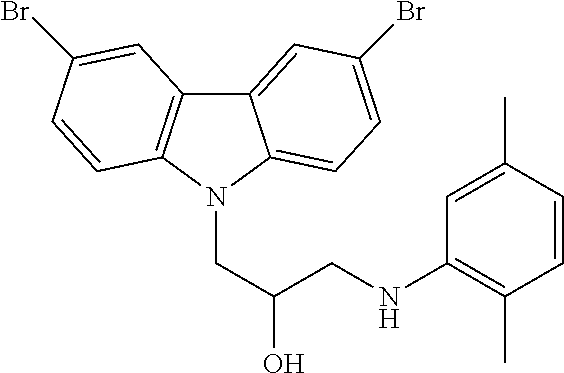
C12=CC(Br)=CC=C1N(CC(O)CNC1=C(C)C=CC(C)=C1)C1=C2C=C(Br)C=C1
